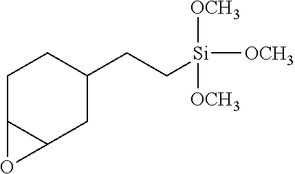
C1C2C(CC(CC[Si]([OCH3])([OCH3])[OCH3])C1)O2
